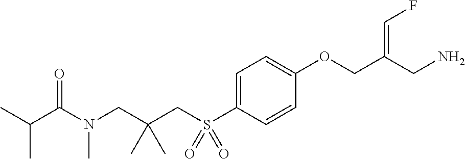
C1=C(S(CC(CN(C(C(C)C)=O)C)(C)C)(=O)=O)C=CC(OCC(CN)=CF)=C1
